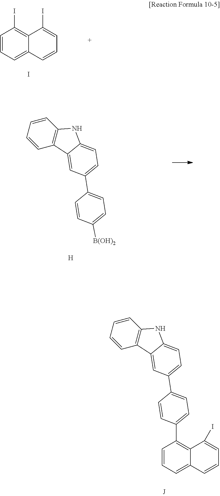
C1=CC=C2C(=C1I)C(I)=CC=C2.I.[H].C1=CC=CC2=C1C1=CC(C3=CC=C([B(OH)2])C=C3)=CC=C1N2.C1=CC=CC2=C1C1=CC(C3=CC=C(C4=C5C(=CC=C4)C=CC=C5I)C=C3)=CC=C1N2
